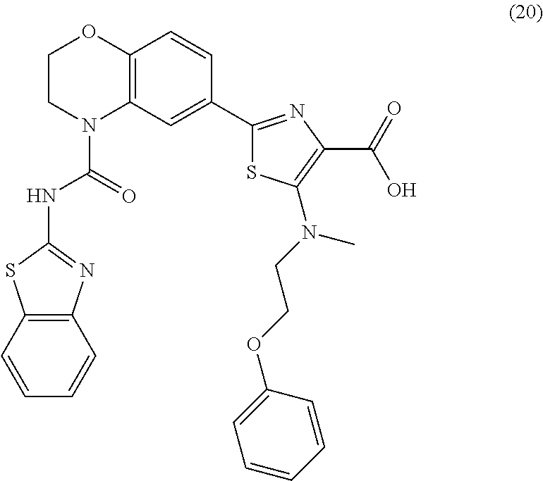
C12=C(C=C(C3=NC(C(=O)O)=C(N(CCOC4=CC=CC=C4)C)S3)C=C1)N(C(=O)NC1=NC3=C(S1)C=CC=C3)CCO2
